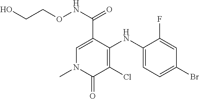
C1=C(C(NOCCO)=O)C(NC2=CC=C(Br)C=C2F)=C(Cl)C(=O)N1C
